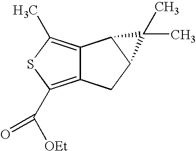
C12=C(C([OEt])=O)SC(C)=C1C1C(C2)C1(C)C
